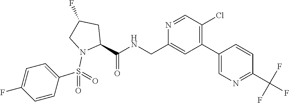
N1=CC(Cl)=C(C2=CN=C(C(F)(F)F)C=C2)C=C1CNC(C1N(S(C2=CC=C(F)C=C2)(=O)=O)CC(F)C1)=O
